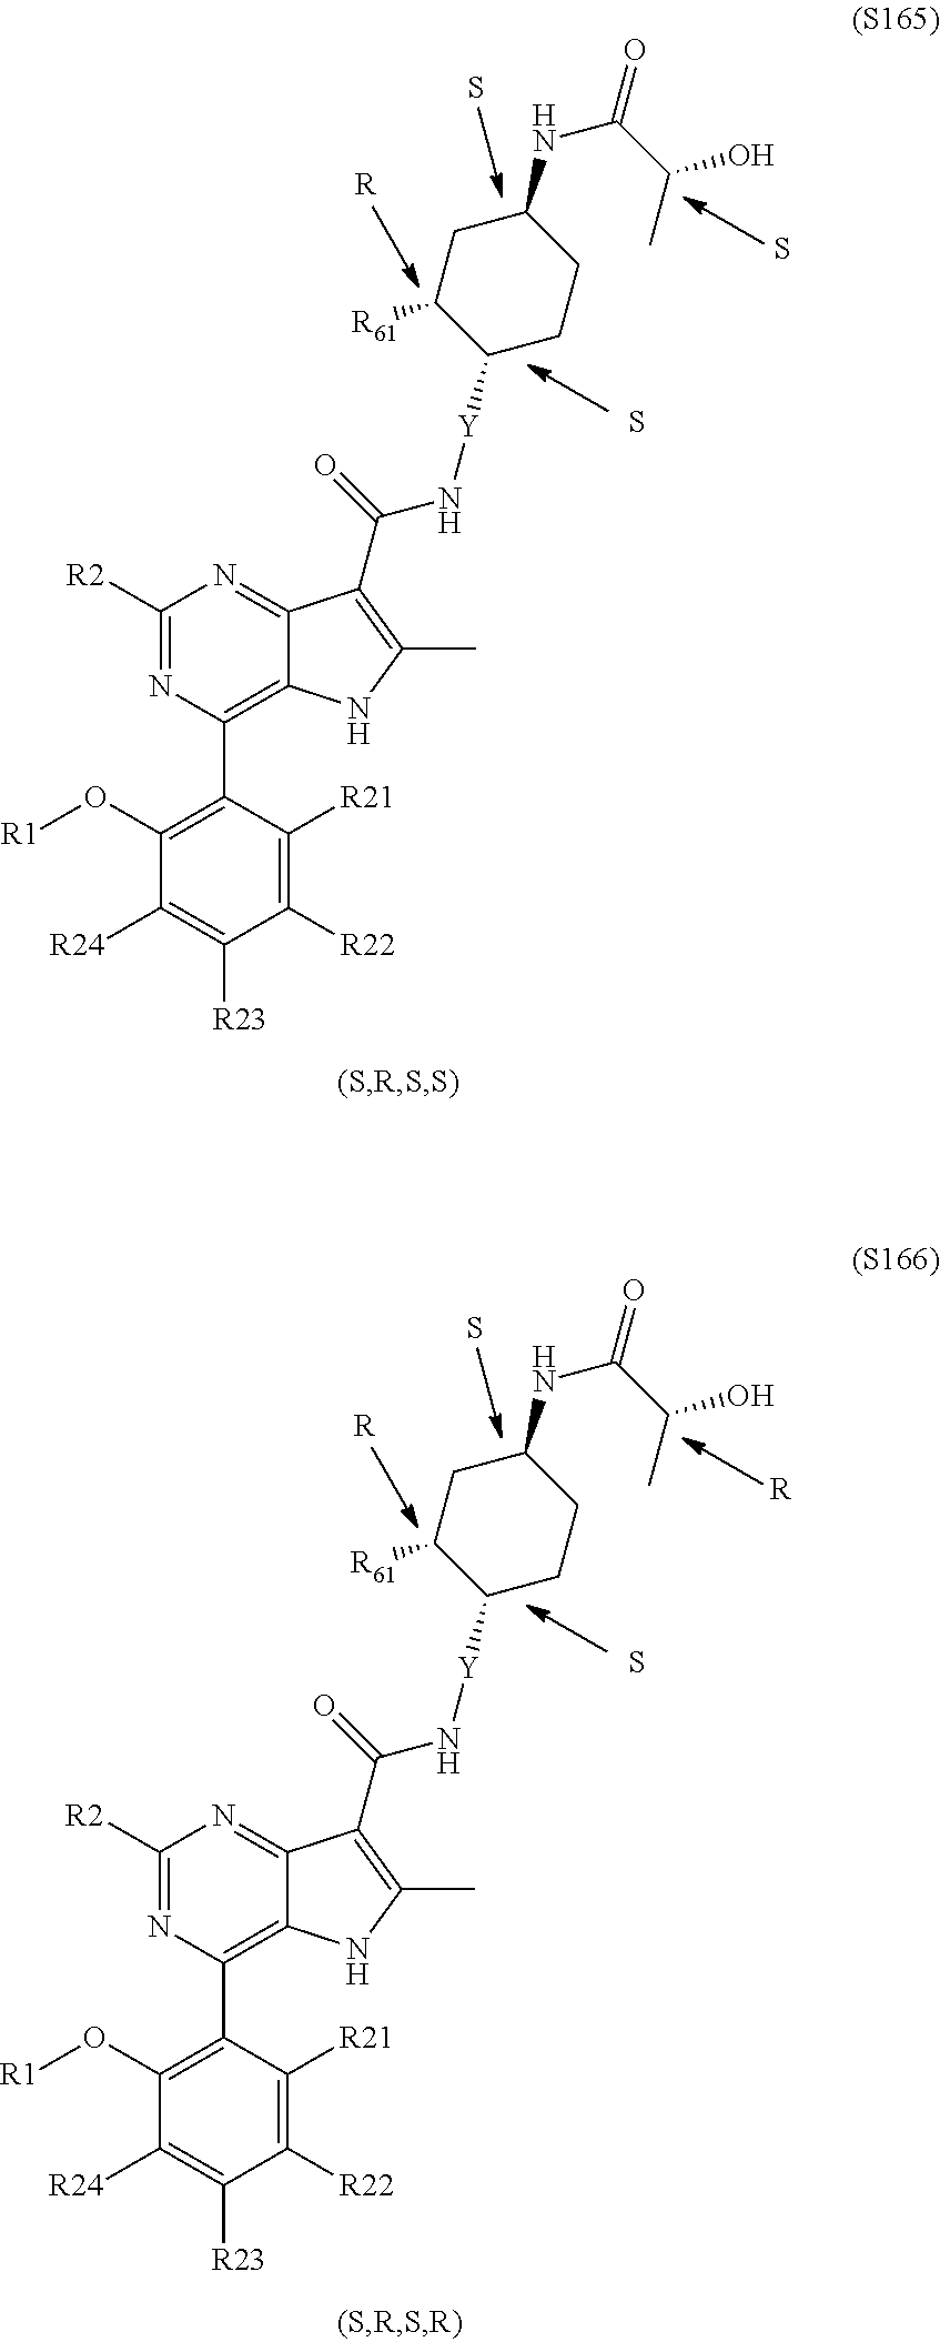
C1([R2])=NC(C2=C(O[R1])C([R24])=C([R23])C([R22])=C2[R21])=C2C(=N1)C(C(=O)N[Y]C1CCC(NC(C(C)O)=O)CC1[R61])=C(C)N2.S.[R].S.S.C1([R2])=NC(C2=C(O[R1])C([R24])=C([R23])C([R22])=C2[R21])=C2C(=N1)C(C(=O)N[Y]C1CCC(NC(C(C)O)=O)CC1[R61])=C(C)N2.S.[R].[R].S
